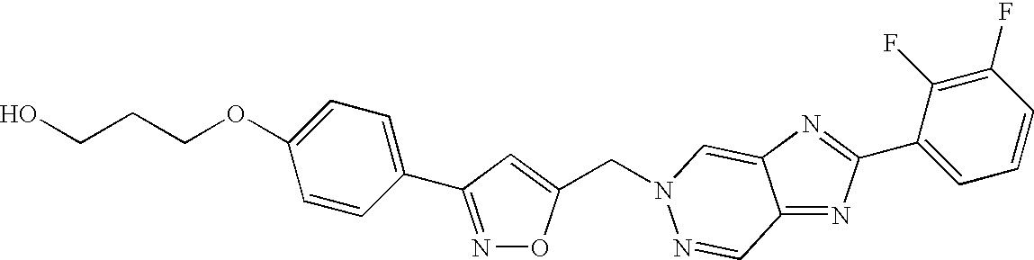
N1=C(C2=CC=C(OCCCO)C=C2)C=C(CN2C=C3C(=NC(C4=CC=CC(F)=C4F)=N3)C=N2)O1
